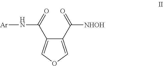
C1(C(=O)[NHOH])=COC=C1C(=O)N[Ar]
